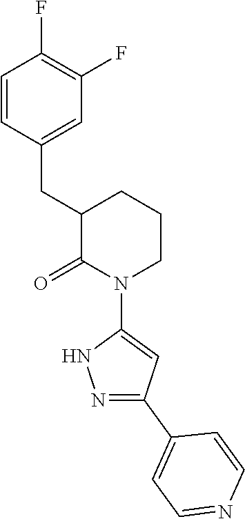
C1=CC(CC2C(=O)N(C3=CC(C4=CC=NC=C4)=NN3)CCC2)=CC(F)=C1F
